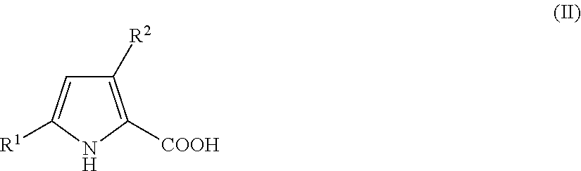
C1([R2])=C([COOH])NC([R1])=C1
